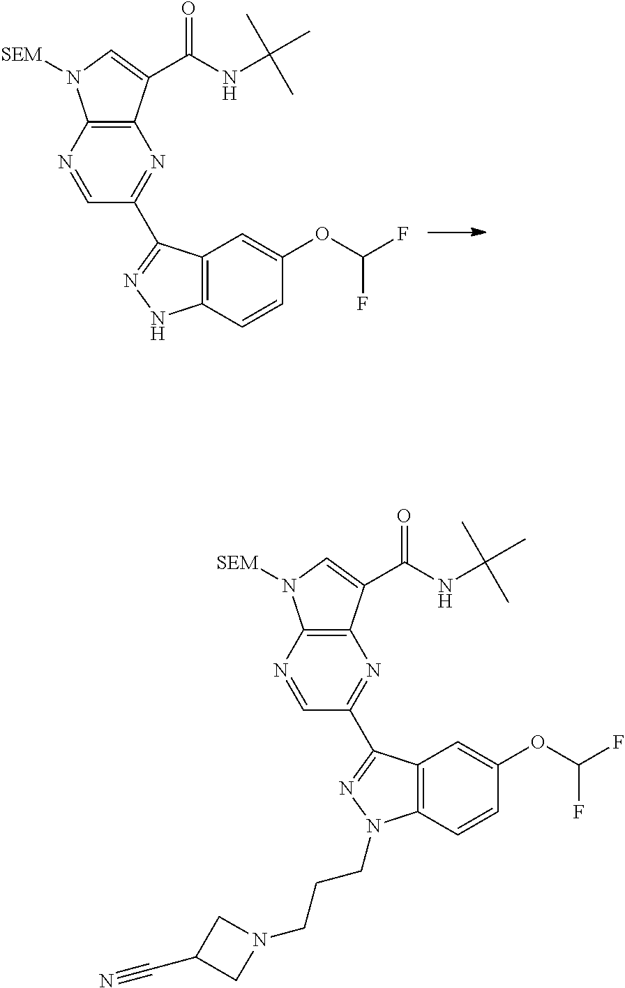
C12=C(N=CC(C3=NNC4=C3C=C(OC(F)F)C=C4)=N1)N([SEM])C=C2C(NC(C)(C)C)=O.C12=C(N=CC(C3=NN(CCCN4CC(C#N)C4)C4=C3C=C(OC(F)F)C=C4)=N1)N([SEM])C=C2C(NC(C)(C)C)=O
